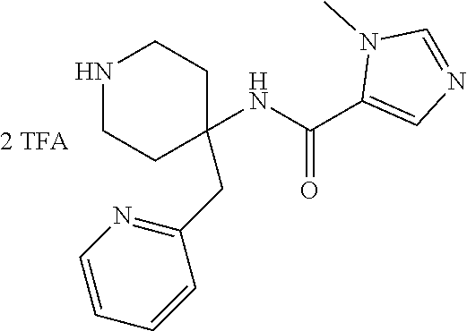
N(C(C1=CN=CN1C)=O)C1(CC2=NC=CC=C2)CCNCC1
